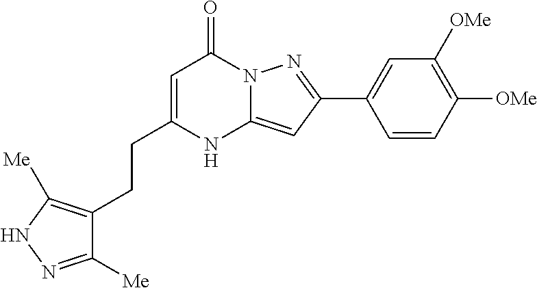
C12=CC(C3=CC([OMe])=C([OMe])C=C3)=NN1C(=O)C=C(CCC1=C([Me])NN=C1[Me])N2
